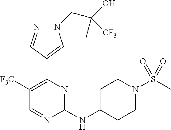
C1([F3C])=C(C2=CN(CC(O)(C)[CF3])N=C2)N=C(NC2CCN(S(C)(=O)=O)CC2)N=C1
